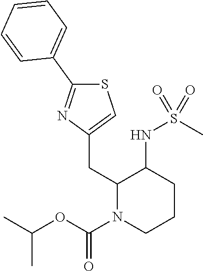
C1(C2=CC=CC=C2)=NC(CC2N(C(OC(C)C)=O)CCCC2NS(C)(=O)=O)=CS1
